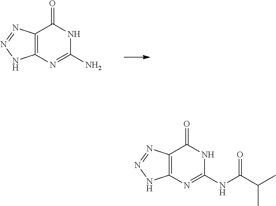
C12=C(N=NN1)C(=O)NC(N)=N2.C12=C(N=NN1)C(=O)NC(NC(C(C)C)=O)=N2
